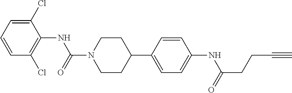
C1(Cl)=CC=CC(Cl)=C1NC(N1CCC(C2=CC=C(NC(CCC#C)=O)C=C2)CC1)=O
